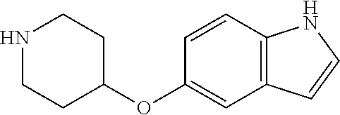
N1CCC(OC2=CC3=C(C=C2)NC=C3)CC1
